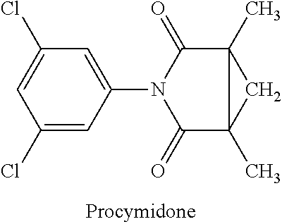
C1(Cl)=CC(N2C(=O)C3(C)CC3(C)C2=O)=CC(Cl)=C1
